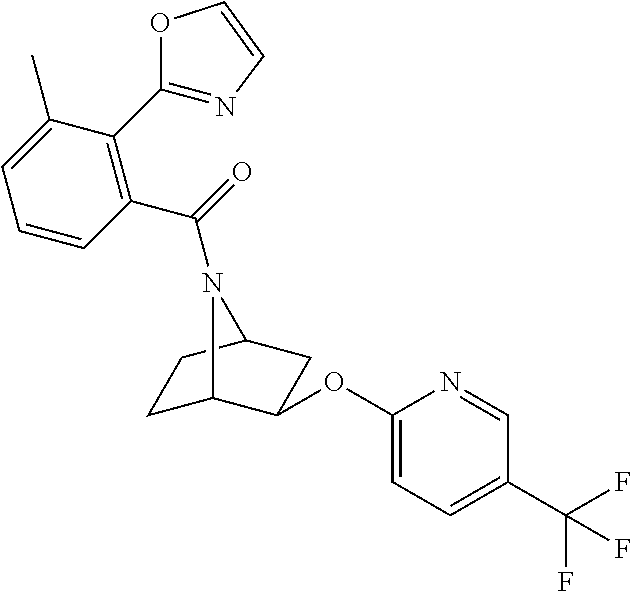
C1=CC(C(=O)N2C3CCC2CC3OC2=CC=C(C(F)(F)F)C=N2)=C(C2=NC=CO2)C(C)=C1
